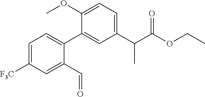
C1(C(C(OCC)=O)C)=CC=C(OC)C(C2=CC=C([F3C])C=C2C=O)=C1
